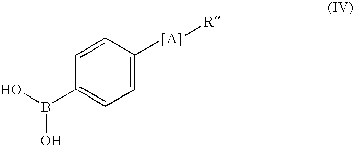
C1(B(O)O)=CC=C([[A]][R])C=C1
